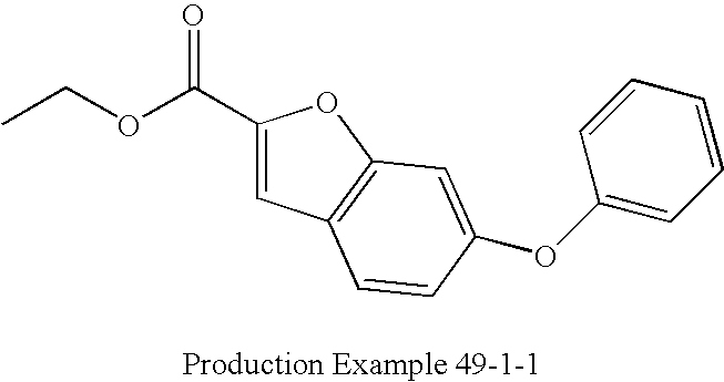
O(C(C1=CC2=C(O1)C=C(OC1=CC=CC=C1)C=C2)=O)CC
